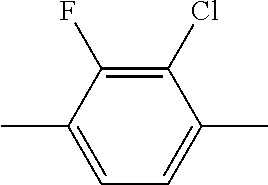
C1(Cl)=C(F)C(C)=CC=C1C
